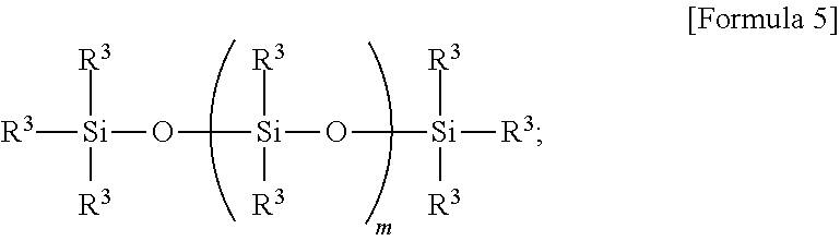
[R3][Si](O[Si](O[Si]([R3])([R3])[R3])([R3])[R3])([R3])[R3]
